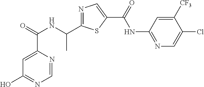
N1=C(C(NC(C2=CC(O)=NC=N2)=O)C)SC(C(=O)NC2=NC=C(Cl)C([CF3])=C2)=C1
